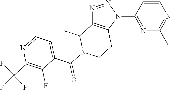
N1=NN(C2=NC(C)=NC=C2)C2=C1C(C)N(C(=O)C1=CC=NC(C(F)(F)F)=C1F)CC2
